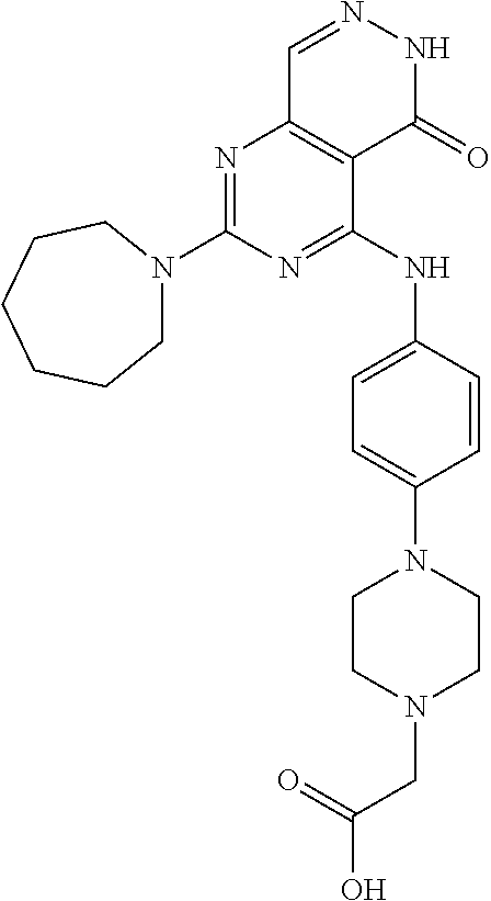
N1=C(N2CCCCCC2)N=C(NC2=CC=C(N3CCN(CC(=O)O)CC3)C=C2)C2=C1C=NNC2=O
